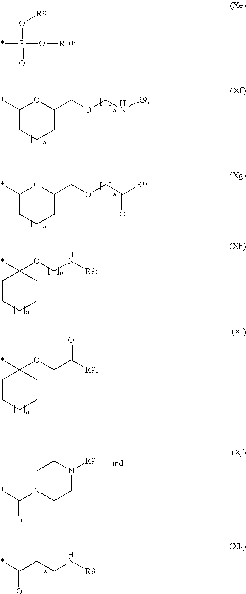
C1(*)CCCC(COCN[R9])O1.C1(*)CCCC(COCC([R9])=O)O1.C1CCCCC1(*)OCC([R9])=O.C1CCCCC1(*)OCN[R9].*C(CCN[R9])=O.C1N(C(=O)*)CCN([R9])C1.*P(O[R10])(=O)O[R9]
